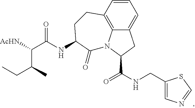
C12=C3C=CC=C1CC(C(NCC1=CN=CS1)=O)N2C(=O)C(NC(C(C(CC)C)[AcHN])=O)CC3
